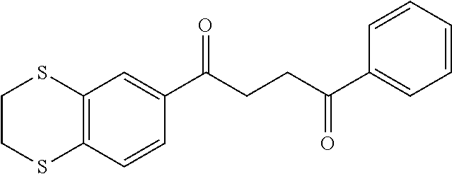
C12=C(C=CC(C(CCC(C3=CC=CC=C3)=O)=O)=C1)SCCS2
